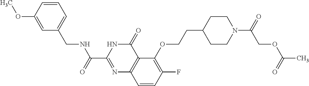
C1=CC(OC)=CC(CNC(C2=NC3=C(C(=O)N2)C(OCCC2CCN(C(COC(C)=O)=O)CC2)=C(F)C=C3)=O)=C1
